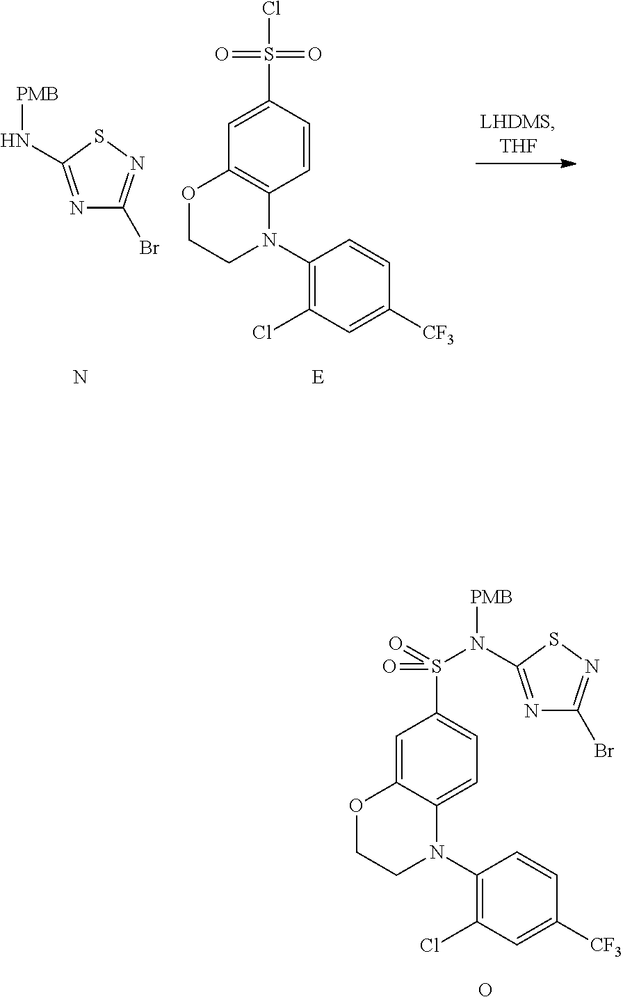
C1=CC(S(=O)(=O)Cl)=CC2=C1N(C1=C(Cl)C=C([CF3])C=C1)CCO2.N1=C(N[PMB])SN=C1Br.N.C1=C2C(=CC(S(N([PMB])C3=NC(Br)=NS3)(=O)=O)=C1)OCCN2C1=C(Cl)C=C([CF3])C=C1.O
